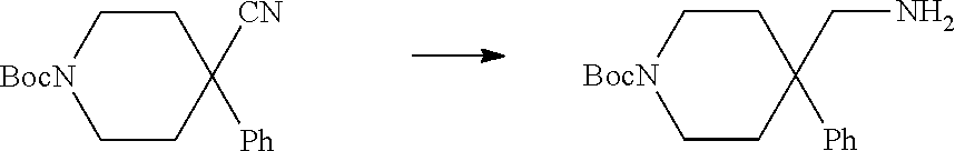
C1CC(CN)([Ph])CC[BocN]1.C1CC([Ph])([CN])CC[BocN]1
